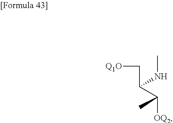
[Q1O]CC(C(C)[OQ2])NC
